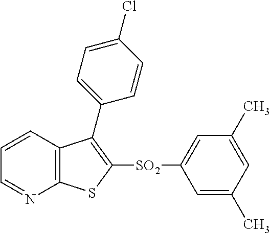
C1=CC2=C(N=C1)SC([SO2]C1=CC(C)=CC(C)=C1)=C2C1=CC=C(Cl)C=C1
